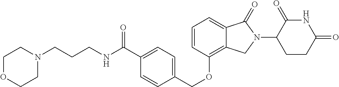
C(OC1=C2C(=CC=C1)C(=O)N(C1C(=O)NC(=O)CC1)C2)C1=CC=C(C(NCCCN2CCOCC2)=O)C=C1
